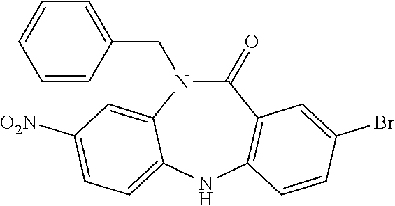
C1(CN2C(=O)C3=C(NC4=CC=C([O2N])C=C24)C=CC(Br)=C3)=CC=CC=C1
